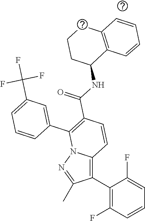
C1(C2=C3N(N=C2C)C(C2=CC(C(F)(F)F)=CC=C2)=C(C(=O)NC2CCCC4=C2C=CC=C4)C=C3)=C(F)C=CC=C1F
